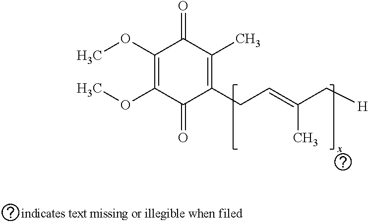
C1(OC)=C(OC)C(=O)C(CC=C(C[H])C)=C(C)C1=O
